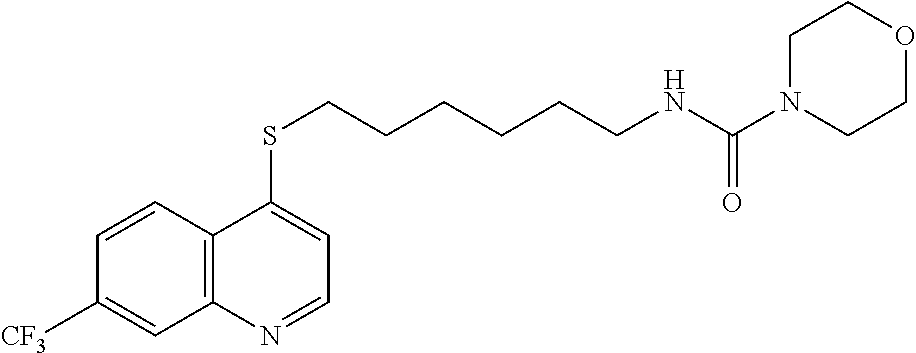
C12=C(C=CC([CF3])=C1)C(SCCCCCCNC(N1CCOCC1)=O)=CC=N2
